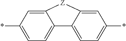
C12=CC=C(*)C=C1[Z]C1=CC(*)=CC=C21
